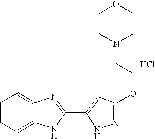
C1=C2C(=CC=C1)N=C(C1=CC(OCCN3CCOCC3)=NN1)N2.Cl
